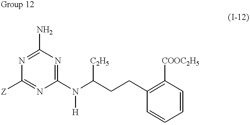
C1(N)=NC([Z])=NC(N(C(CCC2=C([COOC2H5])C=CC=C2)[C2H5])[H])=N1
